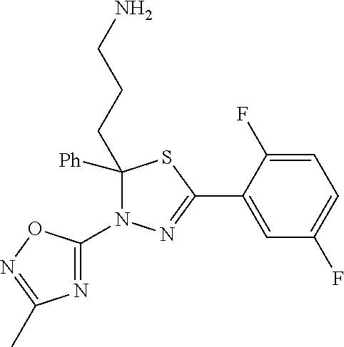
C1([Ph])(CCCN)N(C2=NC(C)=NO2)N=C(C2=CC(F)=CC=C2F)S1
